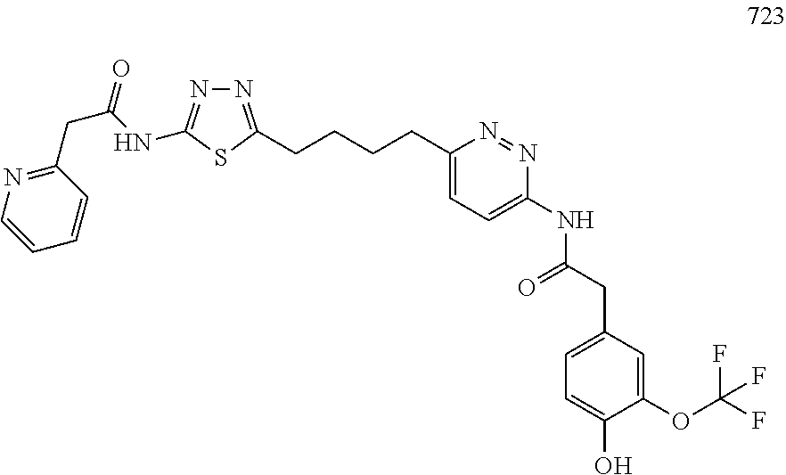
C1=CN=C(CC(NC2=NN=C(CCCCC3=CC=C(NC(CC4=CC=C(O)C(OC(F)(F)F)=C4)=O)N=N3)S2)=O)C=C1
